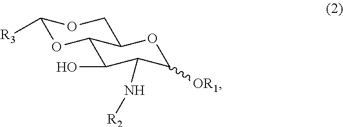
C1([R3])OC2C(O)C(N[R2])C([OR1])OC2CO1
